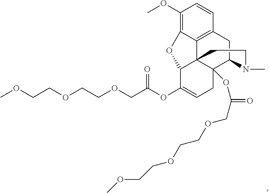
C1(OC)=C2C3=C(C=C1)CC1C4(OC(COCCOCCOC)=O)C3(C(C(OC(COCCOCCOC)=O)=CC4)O2)CCN1C
